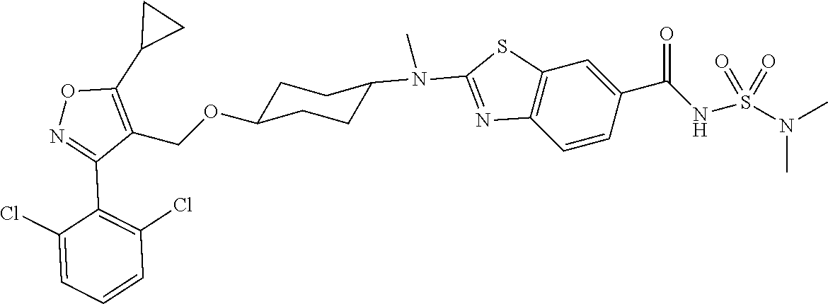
C1CC(N(C2=NC3=C(C=C(C(NS(N(C)C)(=O)=O)=O)C=C3)S2)C)CCC1OCC1=C(C2CC2)ON=C1C1=C(Cl)C=CC=C1Cl
